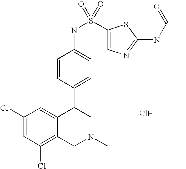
C1(Cl)=CC(Cl)=C2C(=C1)C(C1=CC=C(NS(C3=CN=C(NC(C)=O)S3)(=O)=O)C=C1)CN(C)C2.Cl
